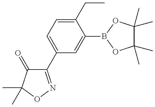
C1(C2=CC=C(CC)C(B3OC(C)(C)C(C)(C)O3)=C2)=NOC(C)(C)C1=O
